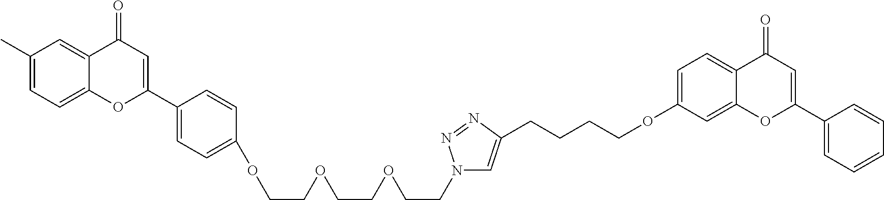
C1(C)=CC=C2C(=C1)C(=O)C=C(C1=CC=C(OCCOCCOCCN3C=C(CCCCOC4=CC=C5C(=C4)OC(C4=CC=CC=C4)=CC5=O)N=N3)C=C1)O2
